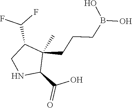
C(CCB(O)O)C1(C)C(C(O)=O)NCC1C(F)F
